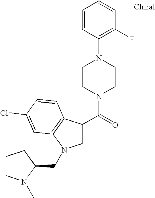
C(=O)(N1CCN(C2=C(F)C=CC=C2)CC1)C1=CN(CC2CCCN2C)C2=C1C=CC(Cl)=C2
